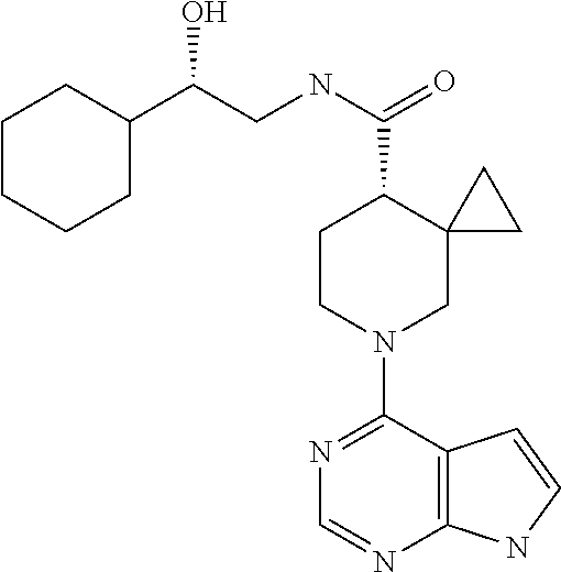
C1CCCC(C(CNC(=O)C2CCN(C3=NC=NC4=C3C=CN4)CC23CC3)O)C1
